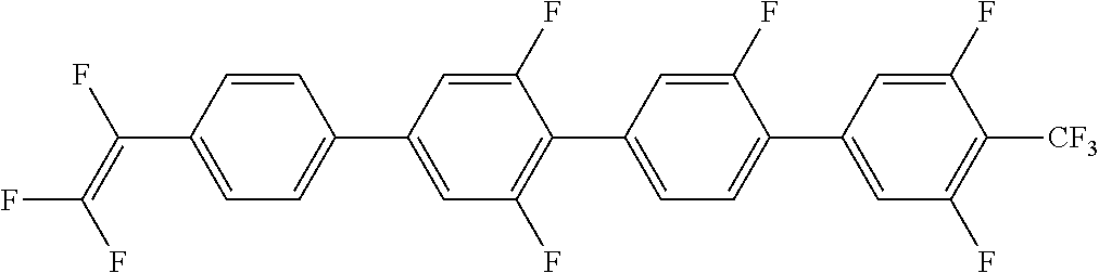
C(C1=CC=C(C2=CC(F)=C(C3=CC=C(C4=CC(F)=C([CF3])C(F)=C4)C(F)=C3)C(F)=C2)C=C1)(=C(F)F)F
